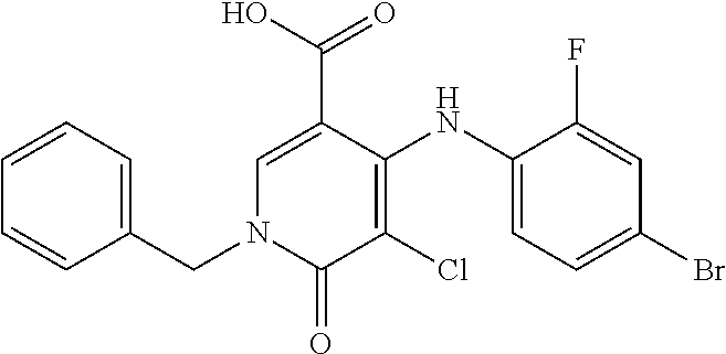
C1=C(C(O)=O)C(NC2=CC=C(Br)C=C2F)=C(Cl)C(=O)N1CC1=CC=CC=C1
